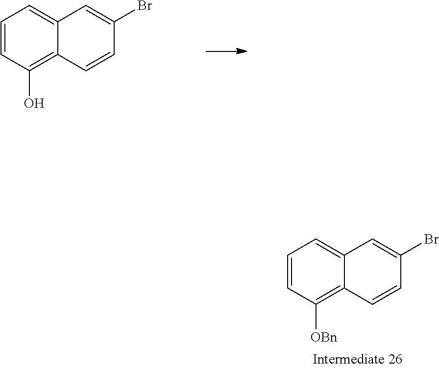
C1=CC(O)=C2C(=C1)C=C(Br)C=C2.C1=CC([OBn])=C2C(=C1)C=C(Br)C=C2
